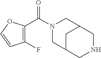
C1(F)=C(C(N2CC3CC(C2)CNC3)=O)OC=C1
